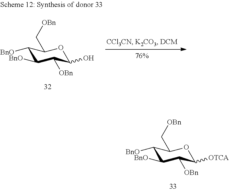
C1([BnO])C([BnO])C([OBn])C([OTCA])OC1C[OBn].C1([BnO])C([BnO])C([OBn])C(O)OC1C[OBn]
